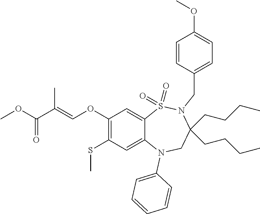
O(C(=O)C(=COC1=C(SC)C=C2C(=C1)S(=O)(=O)N(CC1=CC=C(OC)C=C1)C(CCCC)(CCCC)CN2C1=CC=CC=C1)C)C
